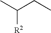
CC(CC)[R2]
